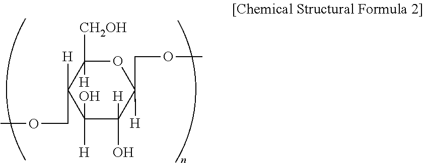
O1C([CH2OH])([H])C([H])(COC)C([H])(O)C(O)([H])C1(COC)[H]
